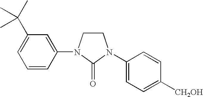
C1N(C2=CC(C(C)(C)C)=CC=C2)C(=O)N(C2=CC=C([CH2OH])C=C2)C1
